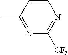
C1=CC(C)=NC([CF3])=N1
